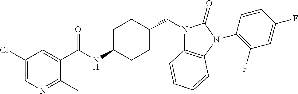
C1(C(NC2CCC(CN3C4=C(N(C5=C(F)C=C(F)C=C5)C3=O)C=CC=C4)CC2)=O)=CC(Cl)=CN=C1C
